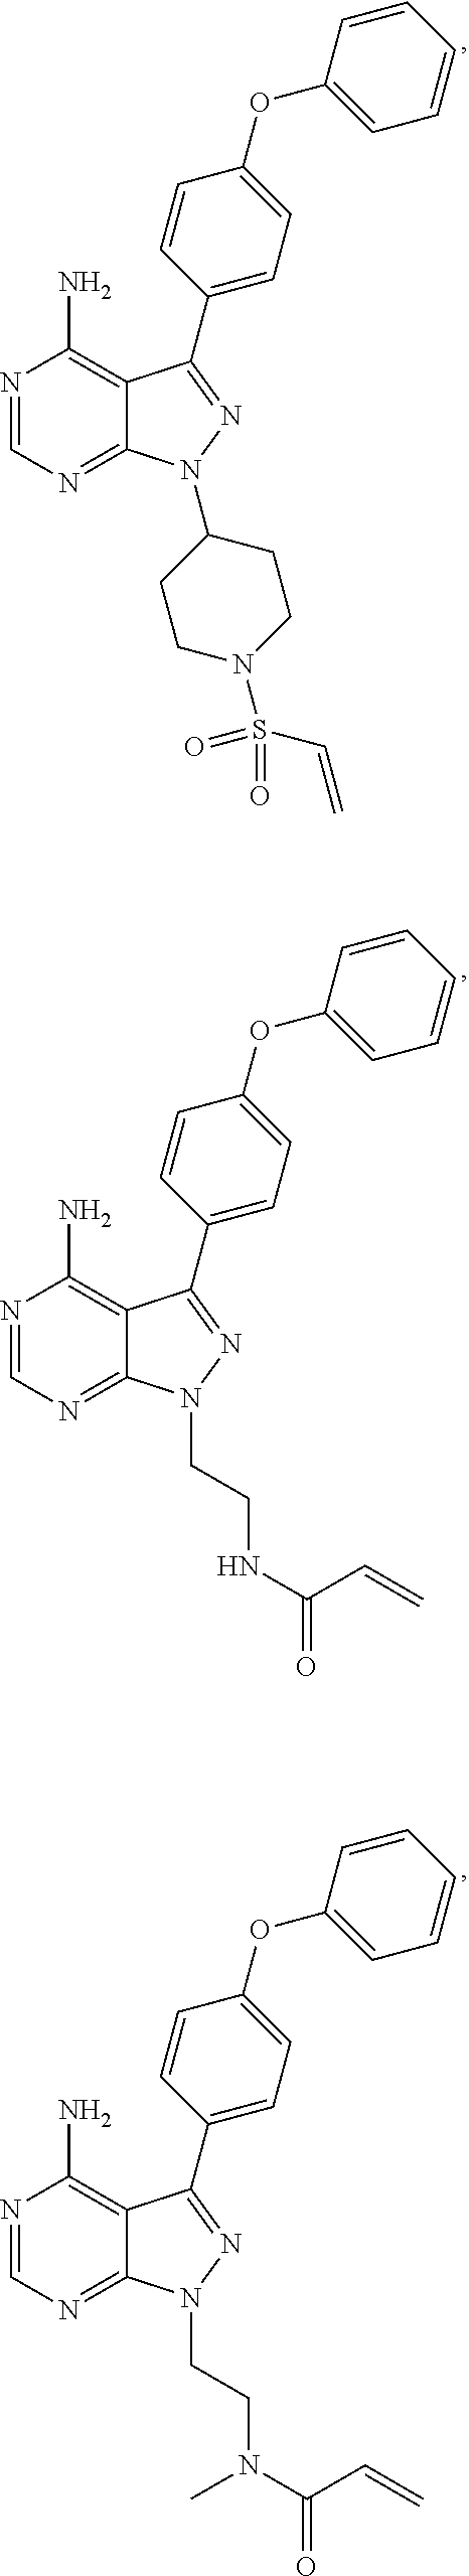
N1=CN=C2C(=C1N)C(C1=CC=C(OC3=CC=CC=C3)C=C1)=NN2C1CCN(S(=O)(C=C)=O)CC1.N1=CN=C2C(=C1N)C(C1=CC=C(OC3=CC=CC=C3)C=C1)=NN2CCNC(=O)C=C.N1=CN=C2C(=C1N)C(C1=CC=C(OC3=CC=CC=C3)C=C1)=NN2CCN(C(=O)C=C)C
